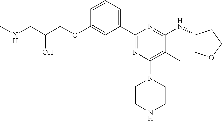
C1=CC=C(C2=NC(N3CCNCC3)=C(C)C(NC3COCC3)=N2)C=C1OCC(CNC)O
